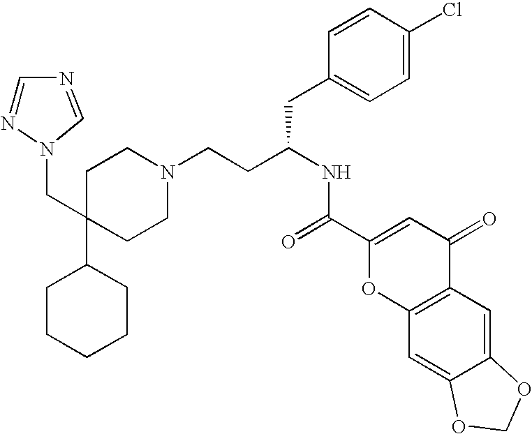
C1CCCCC1C1(CN2N=CN=C2)CCN(CCC(NC(=O)C2=CC(=O)C3=C(O2)C=C2C(=C3)OCO2)CC2=CC=C(Cl)C=C2)CC1
